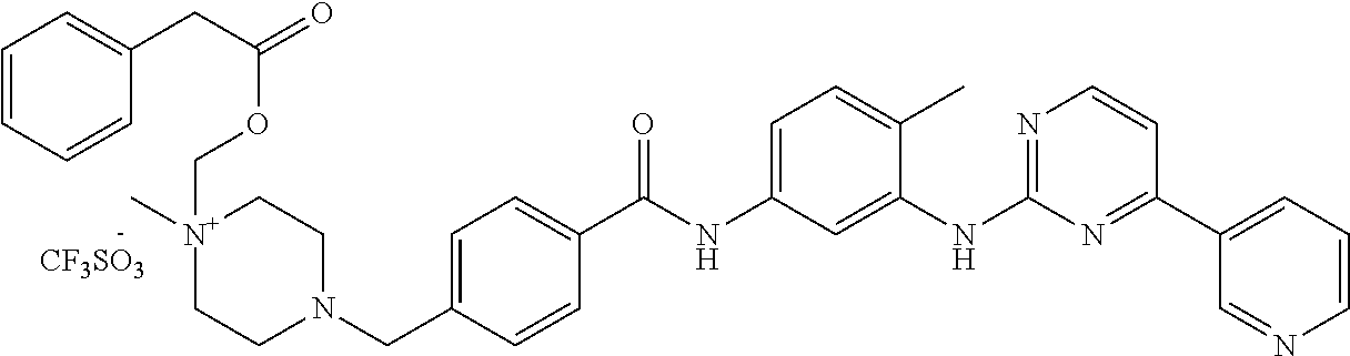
C1=CC=CC(CC(=O)OC[N+]2(C)CCN(CC3=CC=C(C(NC4=CC=C(C)C(NC5=NC=CC(C6=CC=CN=C6)=N5)=C4)=O)C=C3)CC2)=C1.[CF3SO3]
